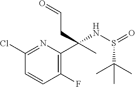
C1(Cl)=NC(C(C)(CC=O)NS(=O)C(C)(C)C)=C(F)C=C1
